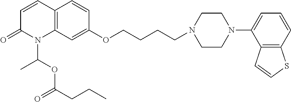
C12=C(C=C(OCCCCN3CCN(C4=CC=CC5=C4C=CS5)CC3)C=C1)N(C(OC(CCC)=O)C)C(=O)C=C2
